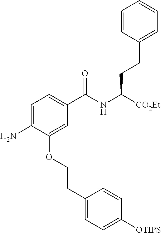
C1=CC(CCC(NC(C2=CC=C(N)C(OCCC3=CC=C([OTIPS])C=C3)=C2)=O)[CO2Et])=CC=C1
